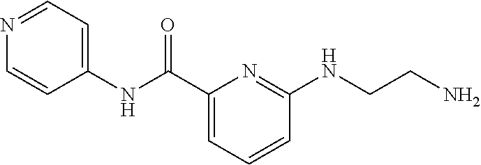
C(C1=CC=CC(NCCN)=N1)(NC1=CC=NC=C1)=O
